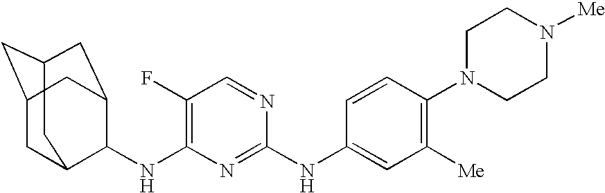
N(C1=C(F)C=NC(NC2=CC([Me])=C(N3CCN([Me])CC3)C=C2)=N1)C1C2CC3CC(CC1C3)C2
